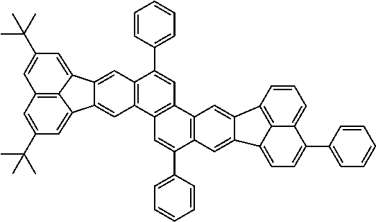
C1=C(C2=CC=CC=C2)C2=C(C=C3C(=C2)C2=CC=C(C4=CC=CC=C4)C4=CC=CC3=C42)C2=C1C1=C(C(C3=CC=CC=C3)=C2)C=C2C3=CC(C(C)(C)C)=CC4=C3C(=CC(C(C)(C)C)=C4)C2=C1
